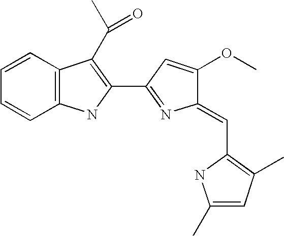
C1=CC2=C(C=C1)NC(C1=NC(=CC3=C(C)C=C(C)N3)C(OC)=C1)=C2C(C)=O
